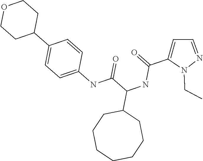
O1CCC(C2=CC=C(NC(C(NC(C3=CC=NN3CC)=O)C3CCCCCCC3)=O)C=C2)CC1
